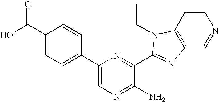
C1=CC2=C(C=N1)N=C(C1=NC(C3=CC=C(C(O)=O)C=C3)=CN=C1N)N2CC
